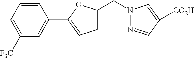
C1=C([F3C])C=C(C2=CC=C(CN3N=CC([CO2H])=C3)O2)C=C1
